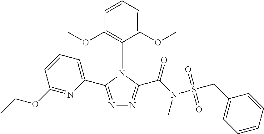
N1=C(C2=CC=CC(OCC)=N2)N(C2=C(OC)C=CC=C2OC)C(C(N(C)S(CC2=CC=CC=C2)(=O)=O)=O)=N1
